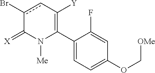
C1(C2=C([Y])cc(Br)C(=[X])N2[Me])=CC=C(OC[OMe])C=C1F
